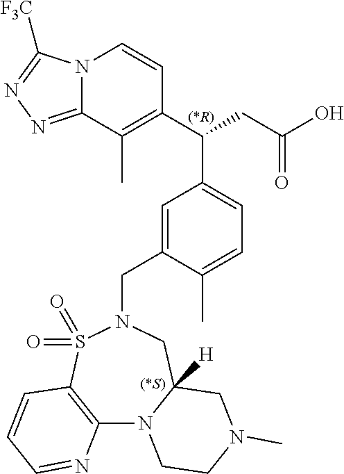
N12C(=NN=C1[F3C])C(C)=C(C(CC(O)=O)C1=CC=C(C)C(CN3CC4([H])N(C5=C(S3(=O)=O)C=CC=N5)CCN(C)C4)=C1)C=C2.[(*S)].[(*R)]
